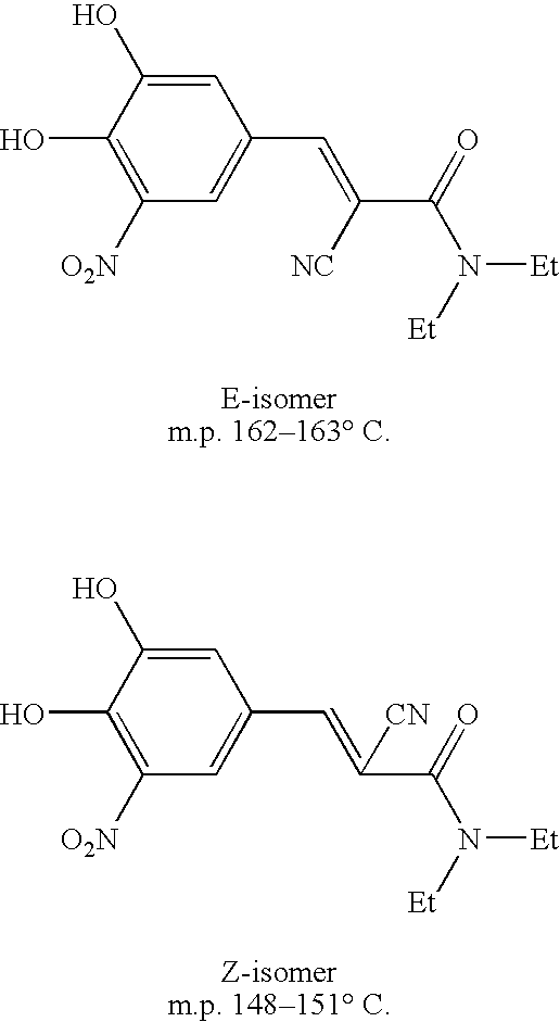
C1=C(O)C(O)=C([O2N])C=C1C=C(C(=O)N([Et])[Et])[NC].C1=C(O)C(O)=C([O2N])C=C1C=C(C(=O)N([Et])[Et])[CN]
